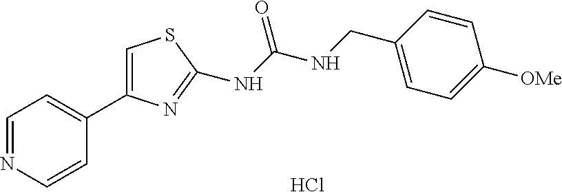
C1=NC=CC(C2=CSC(NC(=O)NCC3=CC=C([OMe])C=C3)=N2)=C1.Cl
